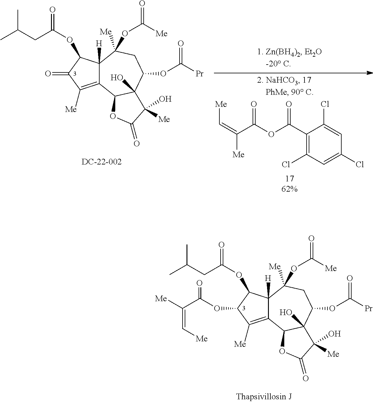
C12=C([Me])C(=O)C(OC(CC(C)C)=O)C1([H])C([Me])(OC(=O)[Me])CC(OC([Pr])=O)C1(O)C2OC(=O)C1([Me])O.C1(C(OC(C(=C[Me])[Me])=O)=O)=C(Cl)C=C(Cl)C=C1Cl.C12=C([Me])C(OC(C([Me])=C[Me])=O)C(OC(CC(C)C)=O)C1([H])C([Me])(OC(=O)[Me])CC(OC([Pr])=O)C1(O)C2OC(=O)C1([Me])O
